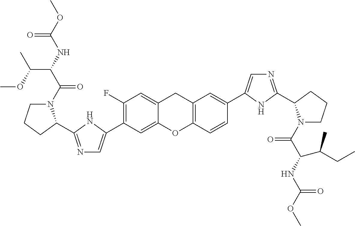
C1(C2=CN=C(C3N(C(=O)C(C(OC)C)NC(=O)OC)CCC3)N2)=C(F)C=C2CC3=C(C=CC(C4=CN=C(C5N(C(=O)C(NC(=O)OC)C(C)CC)CCC5)N4)=C3)OC2=C1
